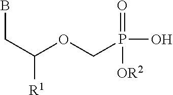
BCC([R1])OCP(O)(=O)[OR2]
